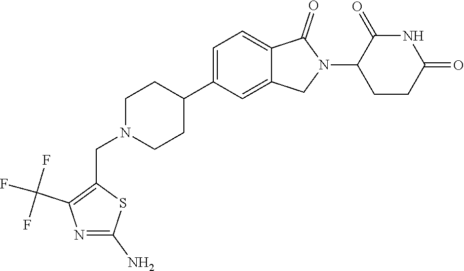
C1=C(C2CCN(CC3=C(C(F)(F)F)N=C(N)S3)CC2)C=C2C(=C1)C(=O)N(C1CCC(=O)NC1=O)C2
